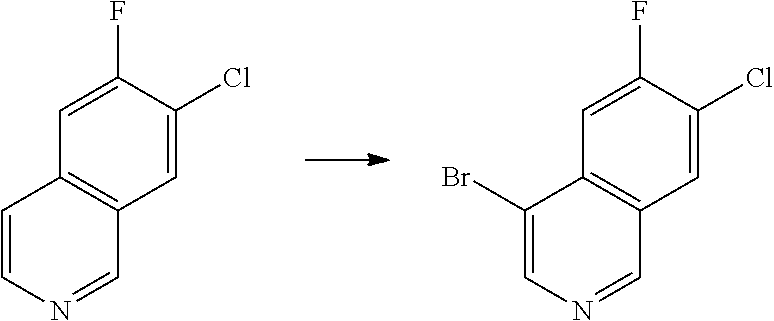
C1=C(F)C(Cl)=CC2=C1C=CN=C2.C1=C(F)C(Cl)=CC2=C1C(Br)=CN=C2
